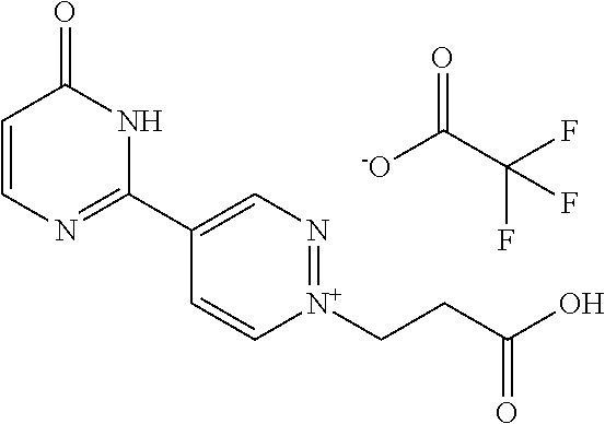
C1=CN=C(C2=CN=[N+](CCC(=O)O)C=C2)NC1=O.O=C([-O])C(F)(F)F
